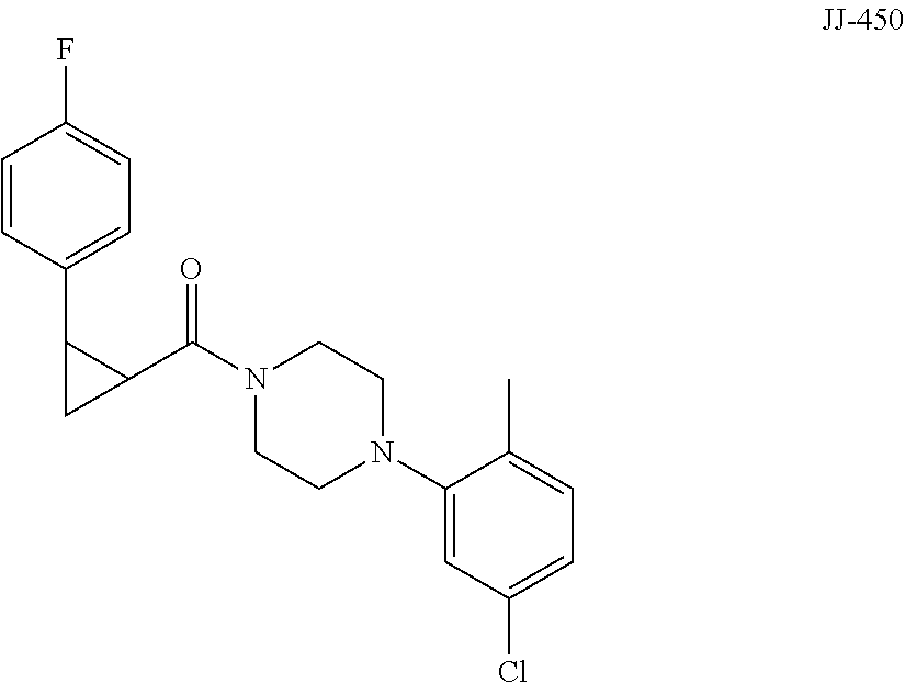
N1(C(C2C(C3=CC=C(F)C=C3)C2)=O)CCN(C2=CC(Cl)=CC=C2C)CC1
